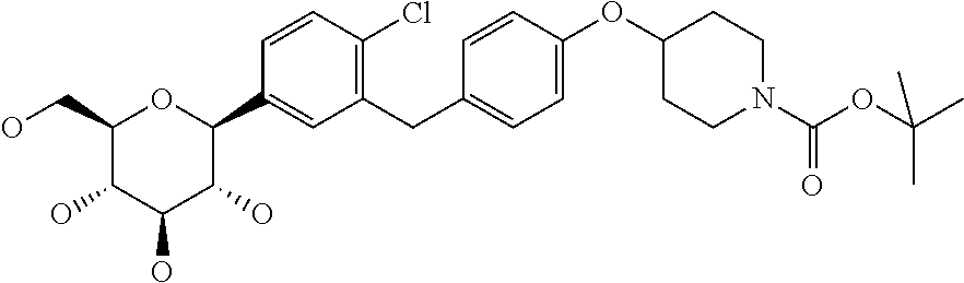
C1(CO)C(O)C(O)C(O)C(C2=CC(CC3=CC=C(OC4CCN(C(OC(C)(C)C)=O)CC4)C=C3)=C(Cl)C=C2)O1
